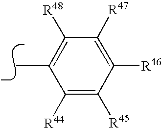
C1([R44])=C([R45])C([R46])=C([R47])C([R48])=C1C
